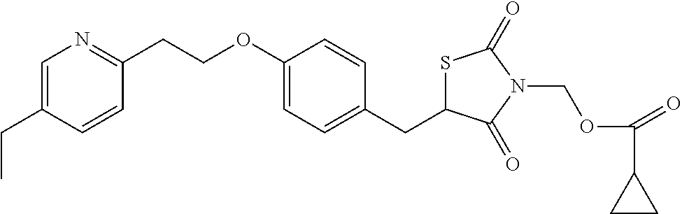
C(OC1=CC=C(CC2SC(=O)N(COC(=O)C3CC3)C2=O)C=C1)CC1=NC=C(CC)C=C1
